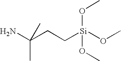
NC(CC[Si](OC)(OC)OC)(C)C
